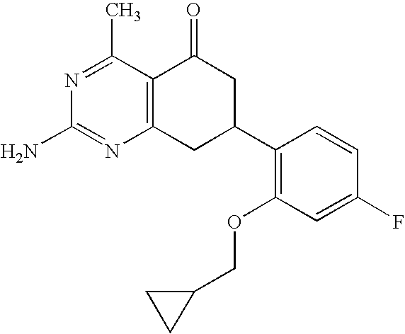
C12=C(CC(C3=C(OCC4CC4)C=C(F)C=C3)CC1=O)N=C(N)N=C2C
